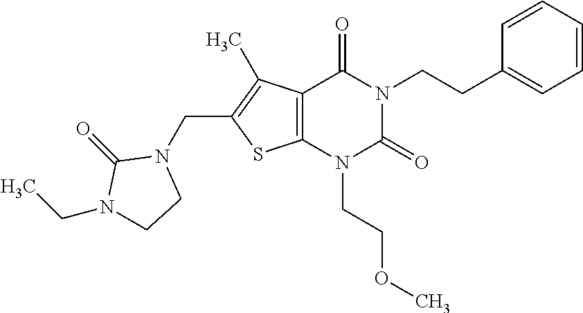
C12=C(N(CCOC)C(=O)N(CCC3=CC=CC=C3)C1=O)SC(CN1C(=O)N(CC)CC1)=C2C
